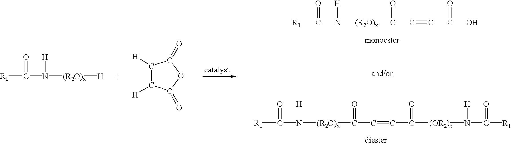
[R1]C(N([(R2O)x][H])[H])=O.C1([H])=C([H])C(=O)OC1=O.[R1]C(N([(R2O)x]C(C=CC(=O)O)=O)[H])=O.[R1]C(N([(R2O)x]C(C=CC(=O)[(OR2)x]N(C([R1])=O)[H])=O)[H])=O
